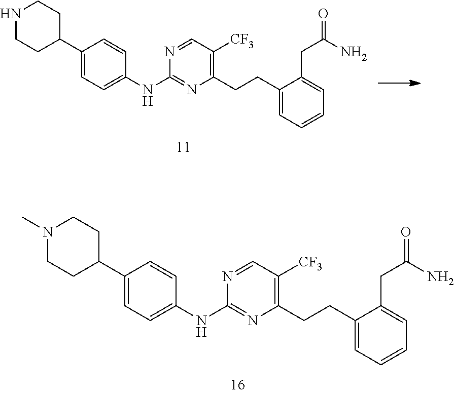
C1CC(C2=CC=C(NC3=NC(CCC4=CC=CC=C4CC(=O)N)=C([CF3])C=N3)C=C2)CCN1C.N1CCC(C2=CC=C(NC3=NC(CCC4=CC=CC=C4CC(=O)N)=C([CF3])C=N3)C=C2)CC1
